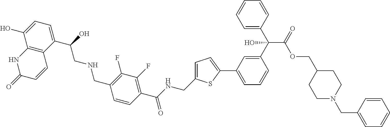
C1(C(CNCC2=C(F)C(F)=C(C(NCC3=CC=C(C4=CC=CC(C(C5=CC=CC=C5)(C(OCC5CCN(CC6=CC=CC=C6)CC5)=O)O)=C4)S3)=O)C=C2)O)=CC=C(O)C2=C1C=CC(=O)N2
